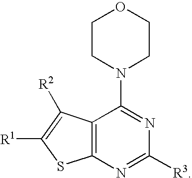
C12=C(N=C([R3])N=C1N1CCOCC1)SC([R1])=C2[R2]
